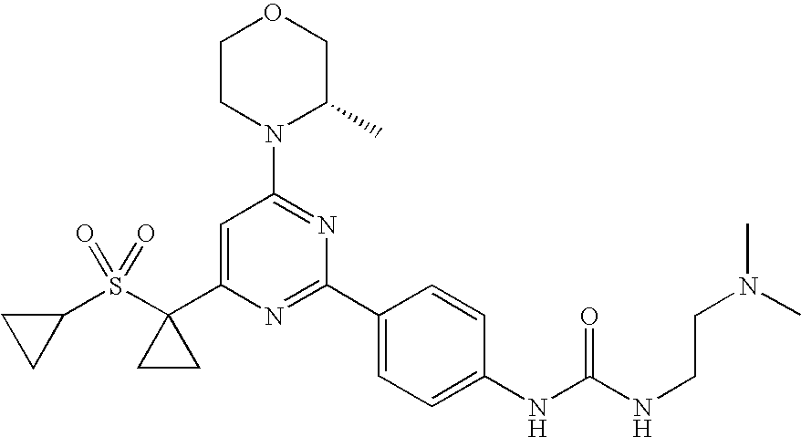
C1=C(C2(S(C3CC3)(=O)=O)CC2)N=C(C2=CC=C(NC(NCCN(C)C)=O)C=C2)N=C1N1C(C)COCC1
